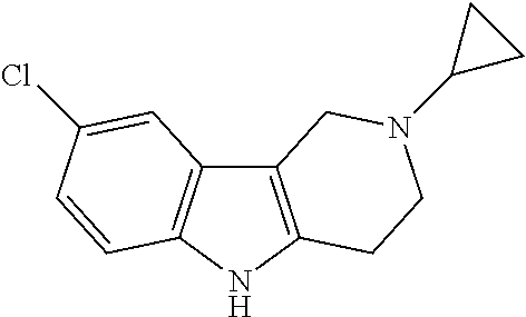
C12=C(NC3=C1C=C(Cl)C=C3)CCN(C1CC1)C2
